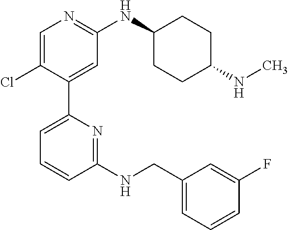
C1=C(Cl)C(C2=CC=CC(NCC3=CC=CC(F)=C3)=N2)=CC(NC2CCC(NC)CC2)=N1
